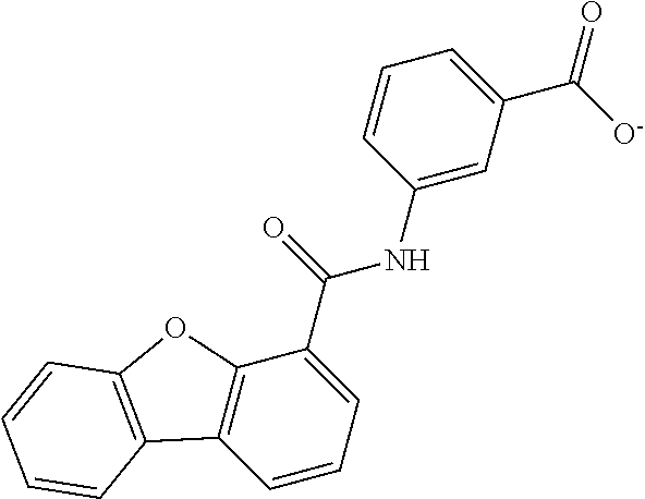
C1=CC=C(C(=O)NC2=CC(C([O-])=O)=CC=C2)C2=C1C1=C(O2)C=CC=C1
